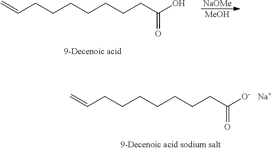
C=CCCCCCCCC([O-])=O.[Na].C=CCCCCCCCC(O)=O.[NaOMe].[MeOH]
